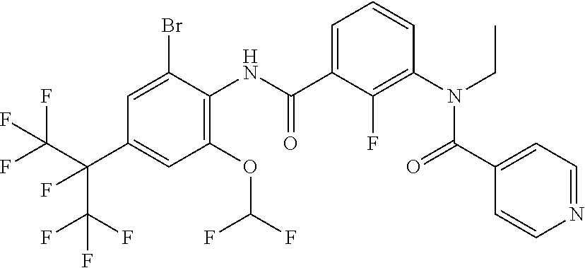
C1=C(C(NC2=C(OC(F)F)C=C(C(C(F)(F)F)(C(F)(F)F)F)C=C2Br)=O)C(F)=C(N(CC)C(C2=CC=NC=C2)=O)C=C1
